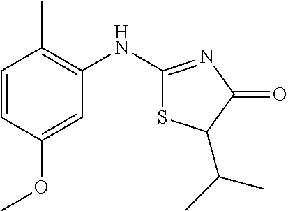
C1(NC2=NC(=O)C(C(C)C)S2)=C(C)C=CC(OC)=C1
